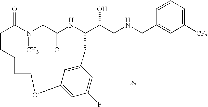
C1=CC=C([CF3])C=C1CNCC(O)C1NC(=O)CN(C)C(=O)CCCCCOC2=CC(F)=CC(=C2)C1
